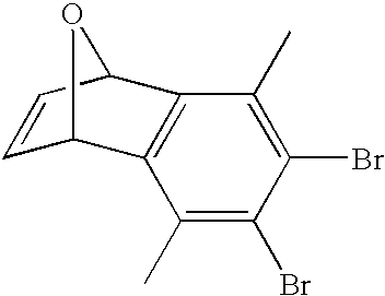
C1(C)=C(Br)C(Br)=C(C)C2=C1C1C=CC2O1
